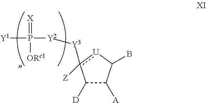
[Y1]P([Y2][Y3]c1([Z])[U]C(B)C([A])C1[D])(=[X])[ORc1]
